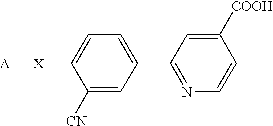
C1([CN])=CC(C2=NC=CC([COOH])=C2)=CC=C1[X][A]
